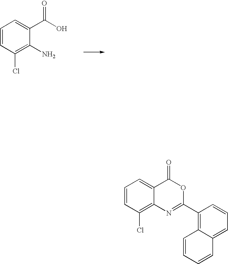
C1=CC(Cl)=C(N)C(C(O)=O)=C1.C1=CC(Cl)=C2C(=C1)C(=O)OC(C1=C3C(=CC=C1)C=CC=C3)=N2
